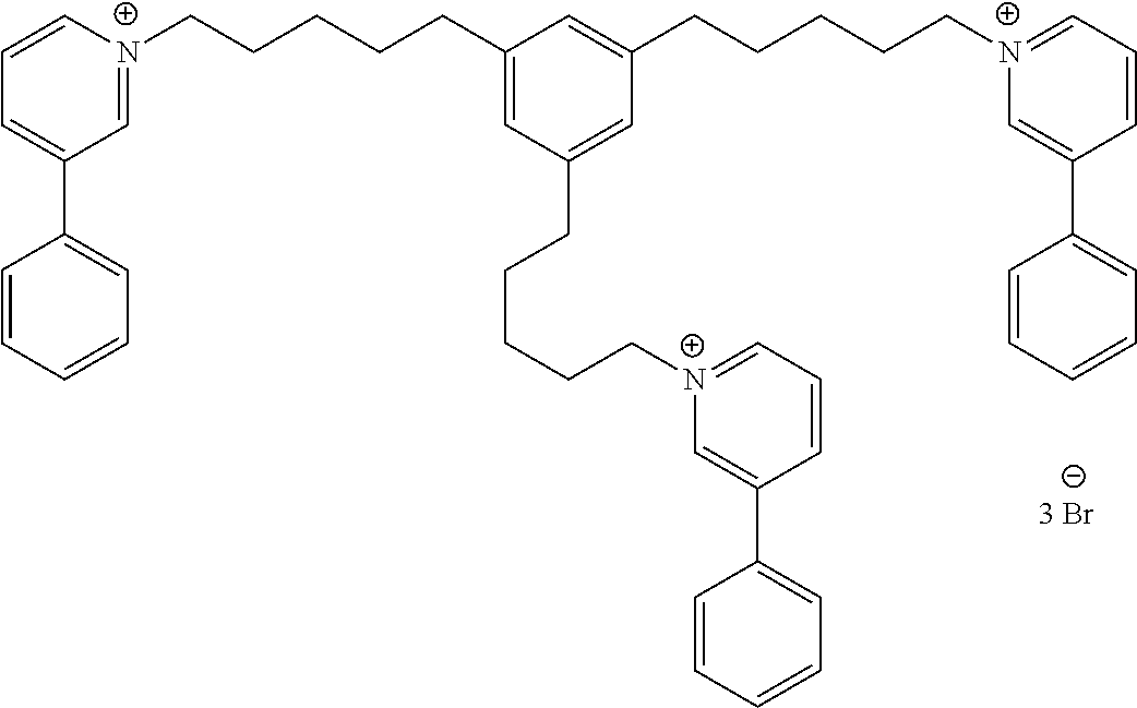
C1(CCCCC[N+]2=CC(C3=CC=CC=C3)=CC=C2)=CC(CCCCC[N+]2=CC=CC(C3=CC=CC=C3)=C2)=CC(CCCCC[N+]2=CC=CC(C3=CC=CC=C3)=C2)=C1
